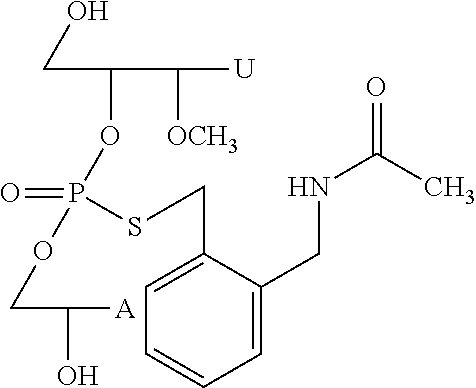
C(C(OP(=O)(SCC1=CC=CC=C1CNC(=O)C)OCC(O)[A])C([OCH3])[U])O
